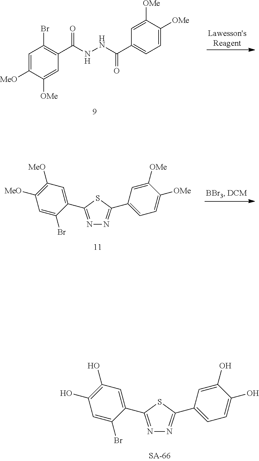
C1=C([MeO])C([OMe])=CC(C(NNC(=O)C2=CC=C([OMe])C([OMe])=C2)=O)=C1Br.N1=C(C2=CC([MeO])=C([MeO])C=C2Br)SC(C2=CC=C([OMe])C([OMe])=C2)=N1.N1=C(C2=CC(O)=C(O)C=C2Br)SC(C2=CC=C(O)C(O)=C2)=N1
